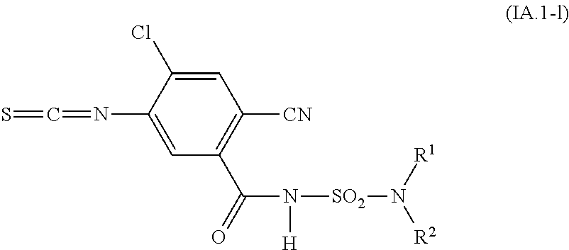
C1=C(Cl)C(N=C=S)=CC(C(=O)N([H])[SO2]N([R2])[R1])=C1[CN]
